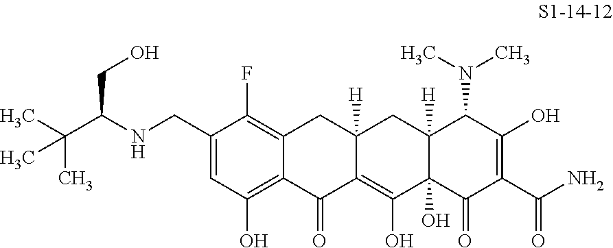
C1(CNC(C(C)(C)C)CO)=CC(O)=C2C(=C1F)CC1([H])C(=C(O)C3(O)C([H])(C1)C(N(C)C)C(O)=C(C(N)=O)C3=O)C2=O
